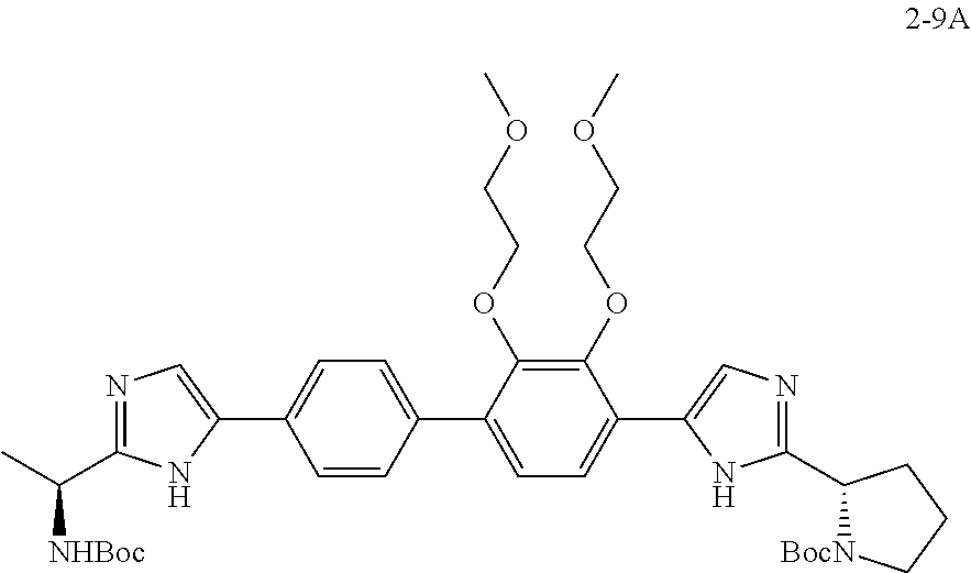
C1(OCCOC)=C(OCCOC)C(C2=CC=C(C3=CN=C(C(C)[NHBoc])N3)C=C2)=CC=C1C1=CN=C(C2[BocN]CCC2)N1
